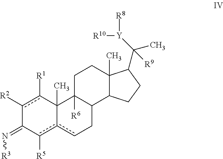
c1([R2])c([R1])C2(C)c(c([R5])C1=N[R3])cCC1C2([R6])CCC2(C)C1CCC2C(C)([Y]([R10])[R8])[R9]
